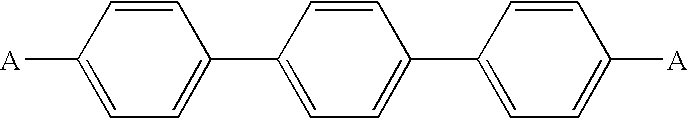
C1=C([A])C=CC(C2=CC=C(C3=CC=C([A])C=C3)C=C2)=C1
